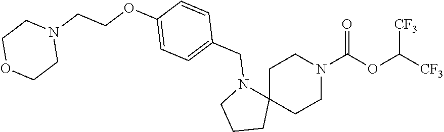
C1C2(CCN(C(OC([CF3])[CF3])=O)C1)N(CC1=CC=C(OCCN3CCOCC3)C=C1)CCC2
